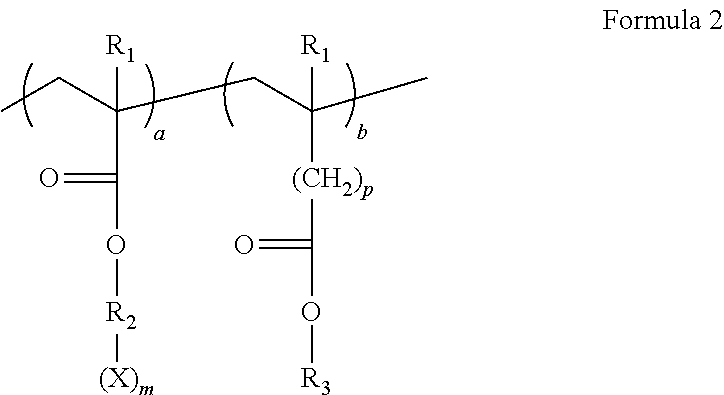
CCC(CC(C)([R1])[(CH2)p]C(=O)O[R3])(C(=O)O[R2][(X)m])[R1]
